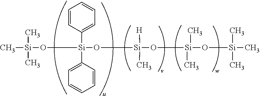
C[Si](C)(C)O[Si](C1=CC=CC=C1)(C1=CC=CC=C1)O[Si](O[Si](O[Si](C)(C)C)(C)C)([H])C
